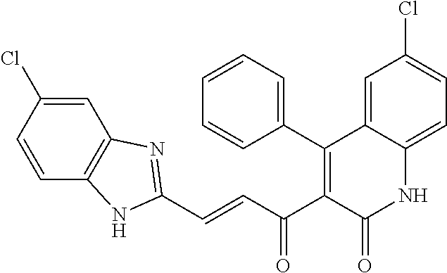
C(=CC(C1=C(C2=CC=CC=C2)C2=CC(Cl)=CC=C2NC1=O)=O)C1=NC2=C(C=CC(Cl)=C2)N1
